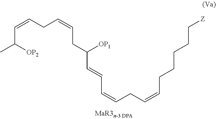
CC(C=CCC=CCC(C=CC=CCC=CCCCCC[Z])[OP1])[OP2]
